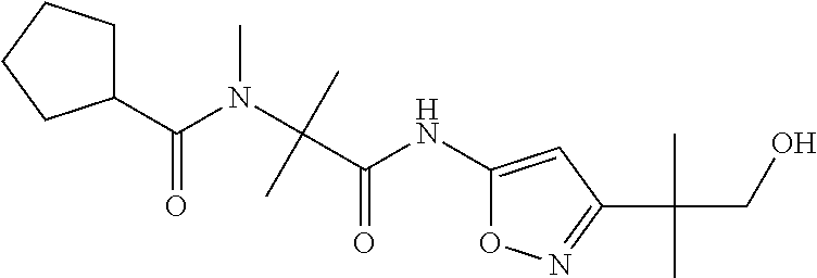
C(C)(C(=O)NC1=CC(C(CO)(C)C)=NO1)(N(C)C(=O)C1CCCC1)C
